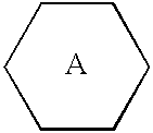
C1CCCCC1.[A]
